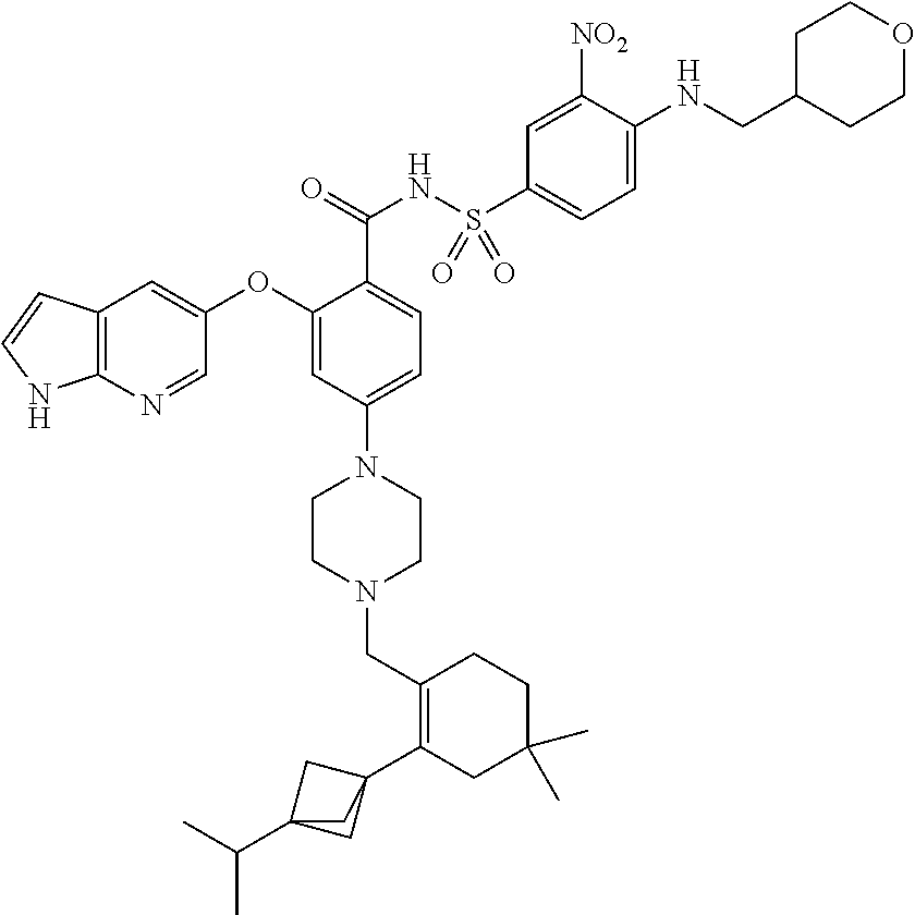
C1(OC2=CC3=C(N=C2)NC=C3)=CC(N2CCN(CC3=C(C45CC(C(C)C)(C4)C5)CC(C)(C)CC3)CC2)=CC=C1C(=O)NS(C1=CC=C(NCC2CCOCC2)C([NO2])=C1)(=O)=O
